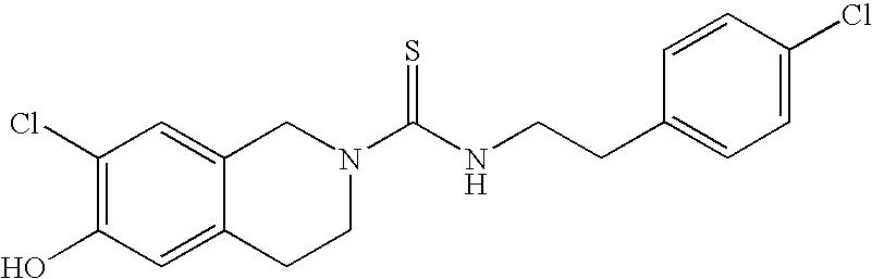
C1(Cl)=C(O)C=C2C(=C1)CN(C(NCCC1=CC=C(Cl)C=C1)=S)CC2
